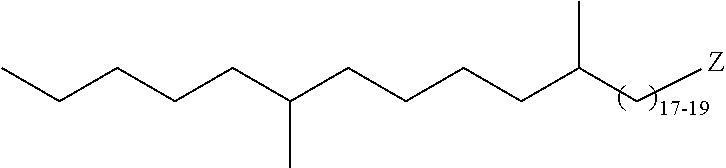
C(C(C[Z])C)CCCC(CCCCC)C
